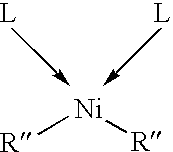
[R][Ni][R]
